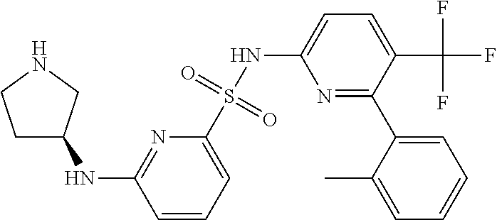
N(C1=NC(S(NC2=CC=C(C(F)(F)F)C(C3=CC=CC=C3C)=N2)(=O)=O)=CC=C1)C1CCNC1
